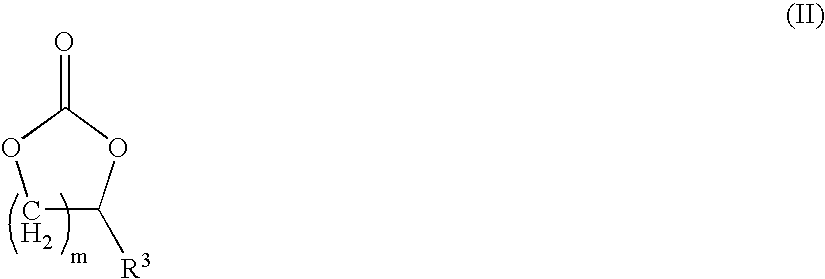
C1C([R3])OC(=O)O1.[H2]
